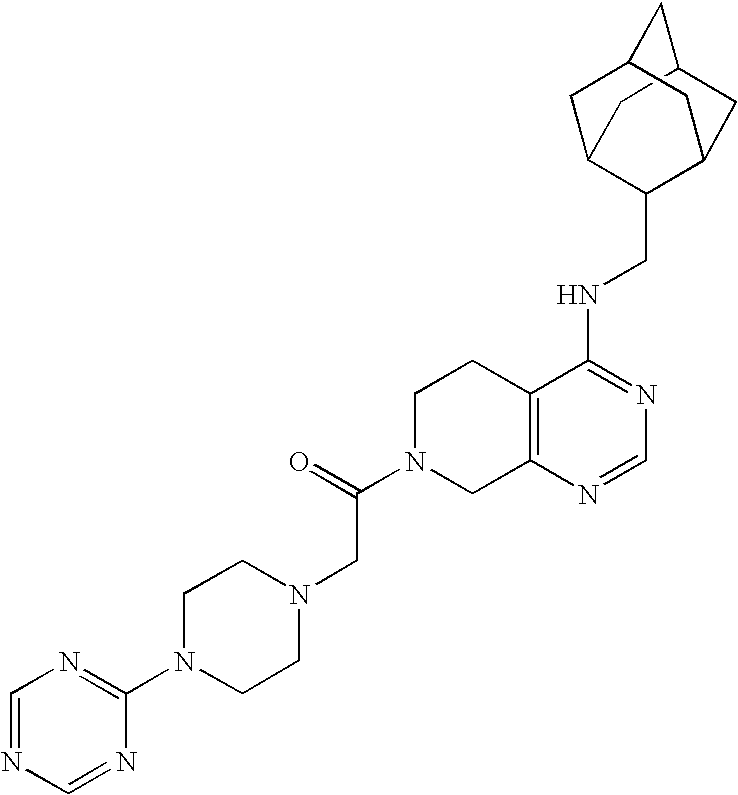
C12=C(N=CN=C1NCC1C3CC4CC(C3)CC1C4)CN(C(CN1CCN(C3=NC=NC=N3)CC1)=O)CC2
